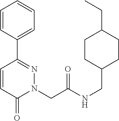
C1=CC(C2=NN(CC(NCC3CCC(CC)CC3)=O)C(=O)C=C2)=CC=C1
